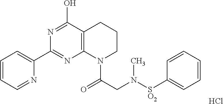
C1=CC=NC(C2=NC3=C(C(O)=N2)CCCN3C(=O)CN([SO2]C2=CC=CC=C2)C)=C1.Cl
